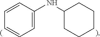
C1=CC=CC=C1NC1CCCCC1
